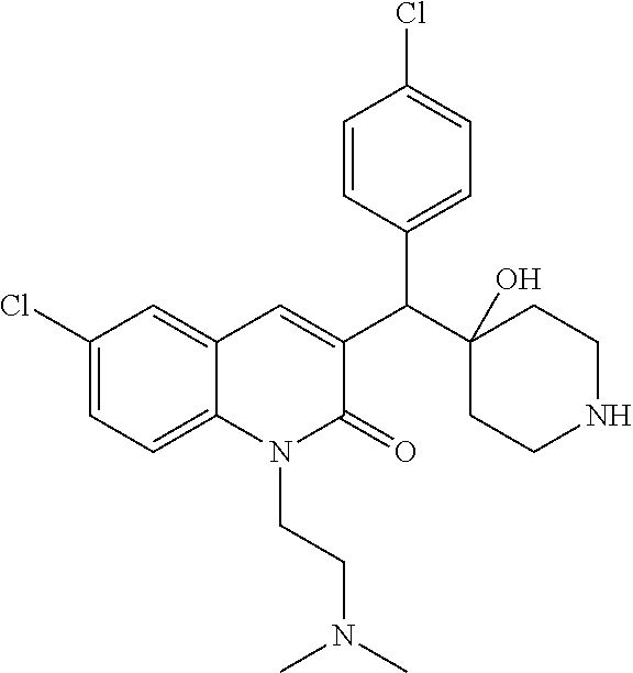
C1=CC(C(C2(O)CCNCC2)C2=CC3=CC(Cl)=CC=C3N(CCN(C)C)C2=O)=CC=C1Cl
